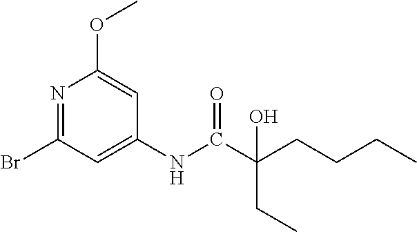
N1=C(Br)C=C(NC(C(CCCC)(CC)O)=O)C=C1OC
